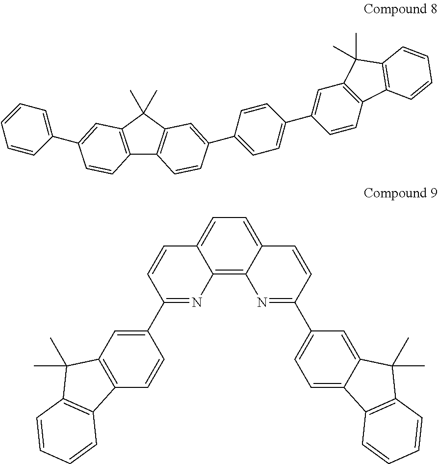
C12=C3C(=CC=C1C=CC(C1=CC4=C(C=C1)C1=C(C4(C)C)C=CC=C1)=N2)C=CC(C1=CC=C2C(=C1)C(C)(C)C1=C2C=CC=C1)=N3.C12=C(C(C)(C)C3=C1C=CC(C1=CC=C(C4=CC5=C(C=C4)C4=C(C=CC=C4)C5(C)C)C=C1)=C3)C=C(C1=CC=CC=C1)C=C2
